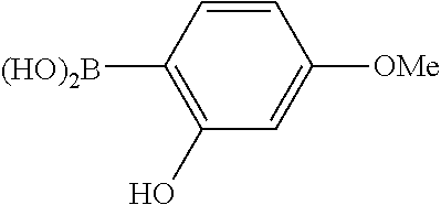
C1([(HO)2B])=C(O)C=C([OMe])C=C1
